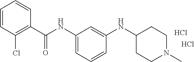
C1=CC(Cl)=C(C(NC2=CC=CC(NC3CCN(C)CC3)=C2)=O)C=C1.Cl.Cl
